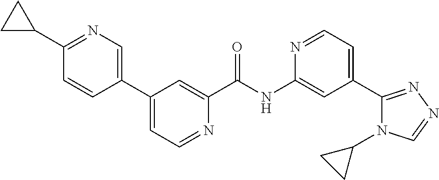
C1(C2=CC=NC(C(=O)NC3=CC(C4=NN=CN4C4CC4)=CC=N3)=C2)=CN=C(C2CC2)C=C1
